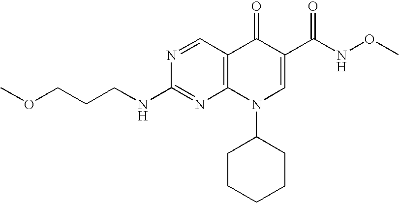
N1=CC2=C(N=C1NCCCOC)N(C1CCCCC1)C=C(C(NOC)=O)C2=O
